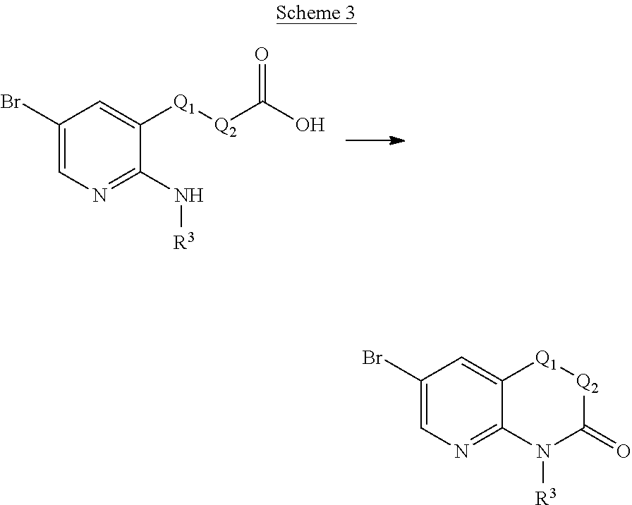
C1(Br)=CN=C2C(=C1)[Q1][Q2]C(=O)N2[R3].C1(Br)=CN=C(N[R3])C([Q1][Q2]C(O)=O)=C1
